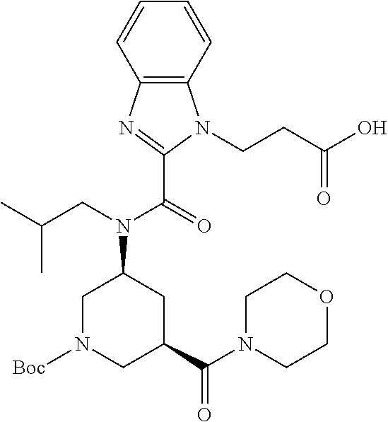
C1N([Boc])CC(C(N2CCOCC2)=O)CC1N(CC(C)C)C(=O)C1=NC2=C(N1CCC(O)=O)C=CC=C2
